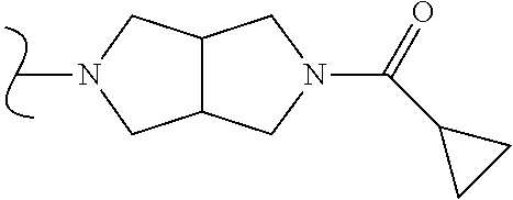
N1(C(C2CC2)=O)CC2CN(C)CC2C1
